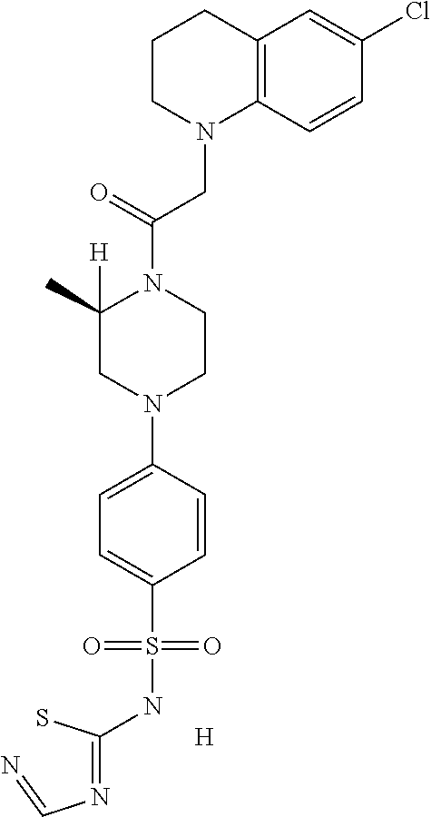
C12=C(C=CC(Cl)=C1)N(CC(N1CCN(C3=CC=C(S(NC(=NC=N)S)(=O)=O)C=C3)CC1(C)[H])=O)CCC2.[H]
